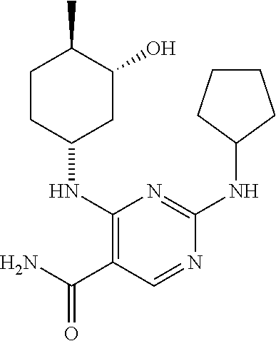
C1CC(NC2=C(C(N)=O)C=NC(NC3CCCC3)=N2)CC(O)C1C
